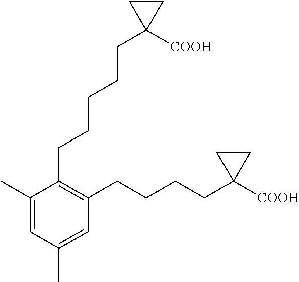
C1(C)=CC(C)=CC(CCCCC2([COOH])CC2)=C1CCCCCC1([COOH])CC1
